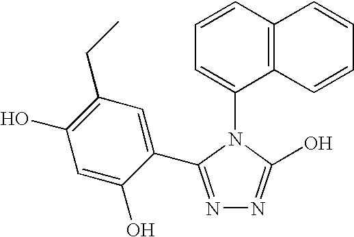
N1=C(C2=CC(CC)=C(O)C=C2O)N(C2=CC=CC3=C2C=CC=C3)C(O)=N1
